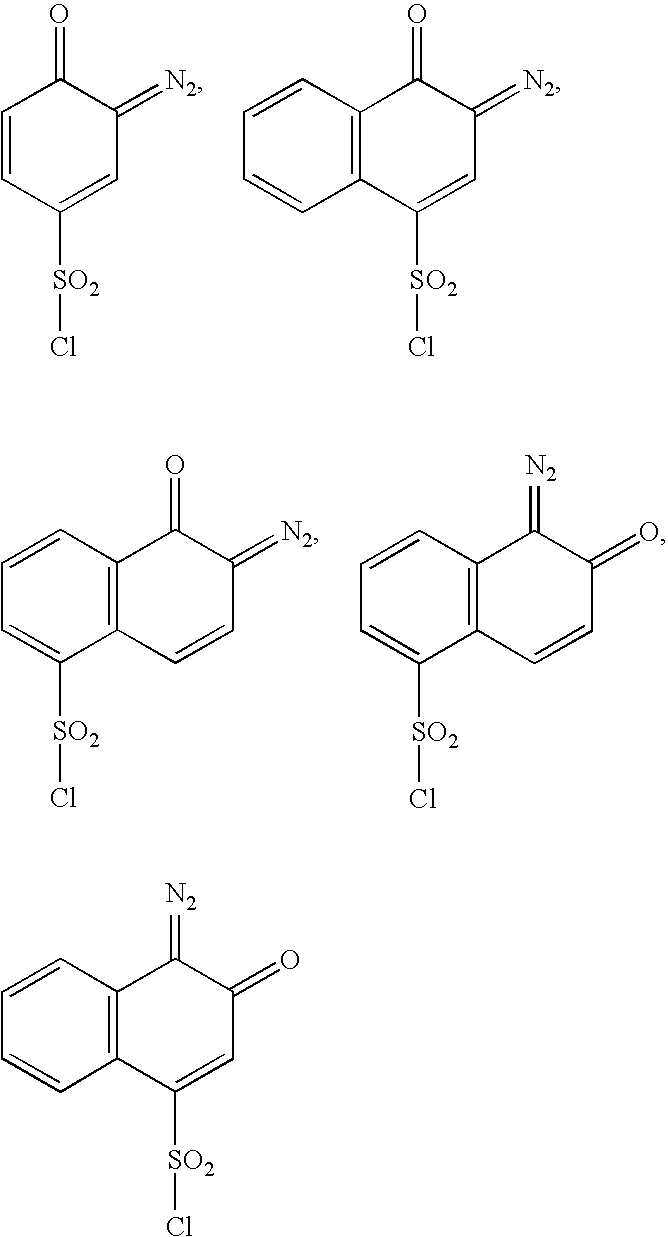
C1=CC([SO2]Cl)=CC(=[N2])C1=O.C12=C(C([SO2]Cl)=CC(=[N2])C1=O)C=CC=C2.C12=C(C=CC(=[N2])C1=O)C([SO2]Cl)=CC=C2.C12=C(C=CC(=O)C1=[N2])C([SO2]Cl)=CC=C2.C12=C(C([SO2]Cl)=CC(=O)C1=[N2])C=CC=C2
